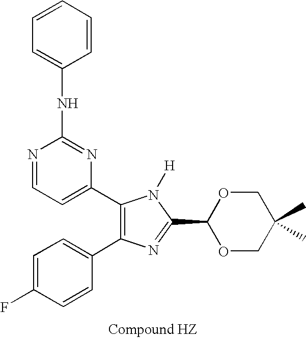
C1=C(F)C=CC(C2=C(C3=CC=NC(NC4=CC=CC=C4)=N3)N([H])C(C3OCC(C)(C)CO3)=N2)=C1
